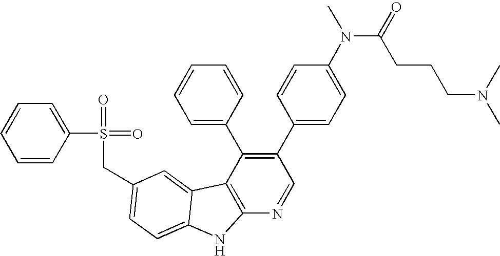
C(C1=CC=C2C(=C1)C1=C(N=CC(C3=CC=C(N(C(=O)CCCN(C)C)C)C=C3)=C1C1=CC=CC=C1)N2)S(=O)(=O)C1=CC=CC=C1
